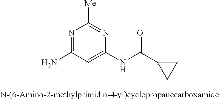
N1=C(N)C=C(NC(C2CC2)=O)N=C1[Me]
